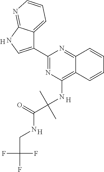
C1(C2=CNC3=NC=CC=C23)=NC(NC(C(=O)NCC(F)(F)F)(C)C)=C2C(=N1)C=CC=C2.[H].[H].[H]
